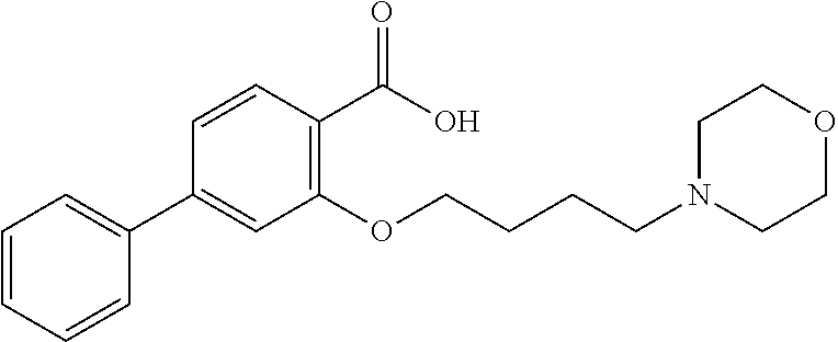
C1=CC=CC(C2=CC(OCCCCN3CCOCC3)=C(C(O)=O)C=C2)=C1
